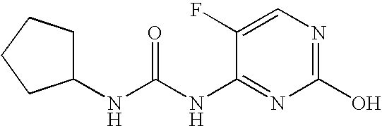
N(C1=NC(O)=NC=C1F)C(NC1CCCC1)=O
